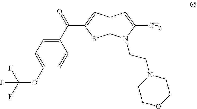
C1(C(=O)C2=CC3=C(S2)N(CCN2CCOCC2)C(C)=C3)=CC=C(OC(F)(F)F)C=C1
